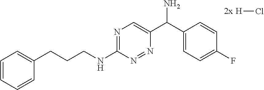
[H]Cl.C1=CC=CC(CCCNC2=NC=C(C(C3=CC=C(F)C=C3)N)N=N2)=C1
